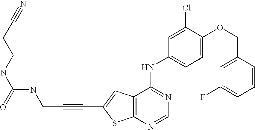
C12=C(C=C(C#CCNC(NCCC#N)=O)S1)C(NC1=CC=C(OCC3=CC(F)=CC=C3)C(Cl)=C1)=NC=N2
